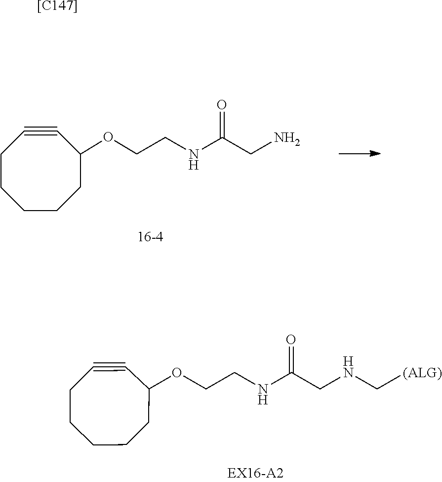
C1CCCCC(OCCNC(CN)=O)C#C1.C1CCCCC(OCCNC(=O)CNC[(ALG)])C#C1.[[C147]]
